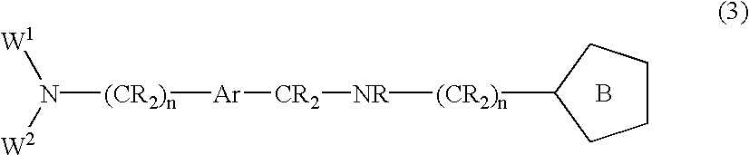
N([(CR2)n][Ar][CR2][NR][(CR2)n]C1CCCC1)([W1])[W2].B
